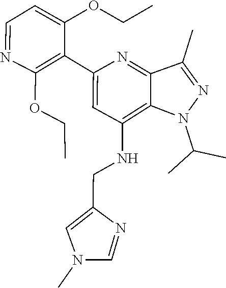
C(C)(C)N1C2=C(NCC3=CN(C)C=N3)C=C(C3=C(OCC)N=CC=C3OCC)N=C2C(C)=N1
